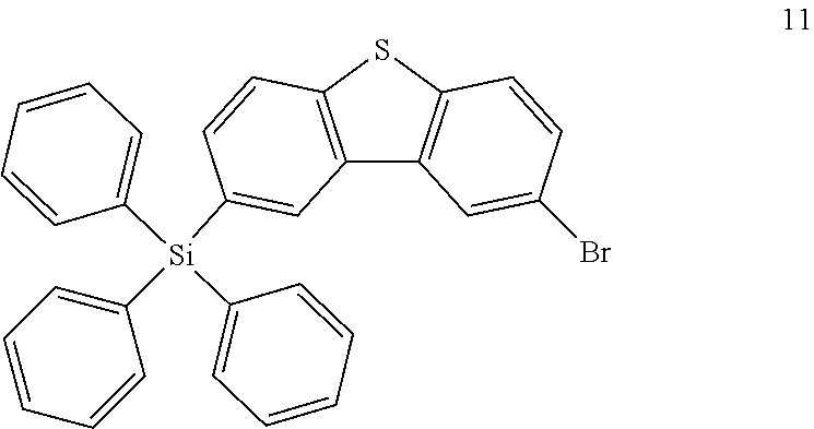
S1C2=C(C3=C1C=CC(Br)=C3)C=C([Si](C1=CC=CC=C1)(C1=CC=CC=C1)C1=CC=CC=C1)C=C2
